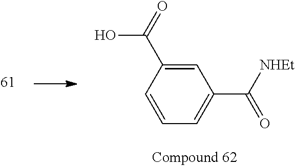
C1=C(C(O)=O)C=CC=C1C(=O)[NHEt]
